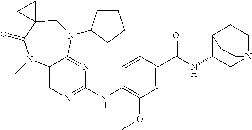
C1=CC(C(NC2CN3CCC2CC3)=O)=CC(OC)=C1NC1=NC=C2C(=N1)N(C1CCCC1)CC1(C(=O)N2C)CC1
